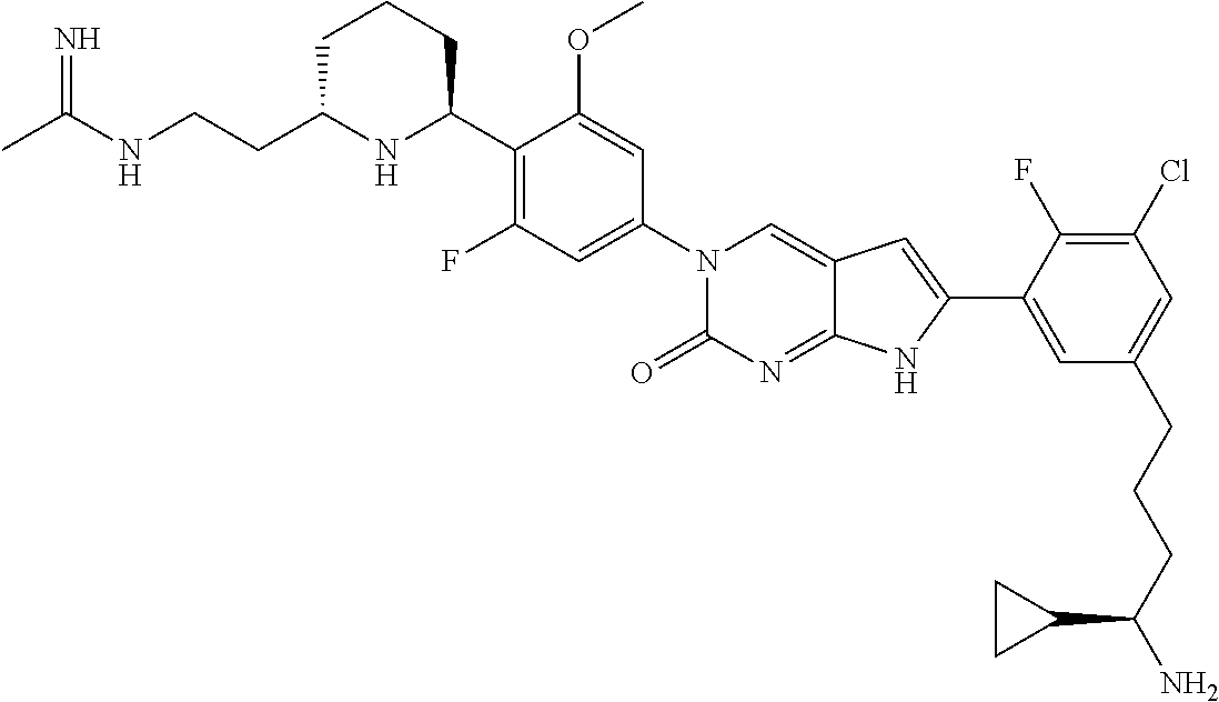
C1C(CCNC(C)=N)NC(C2=C(F)C=C(N3C(=O)N=C4C(=C3)C=C(C3=CC(CCCC(N)C5CC5)=CC(Cl)=C3F)N4)C=C2OC)CC1
